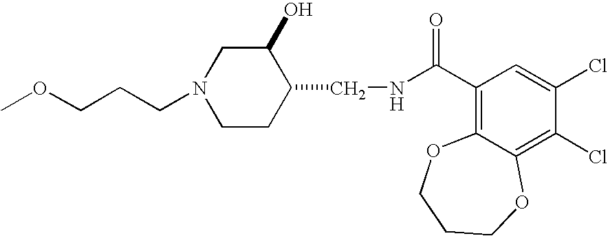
O(CCCN1CCC(CNC(C2=C3C(=C(Cl)C(Cl)=C2)OCCCO3)=O)C(O)C1)C
